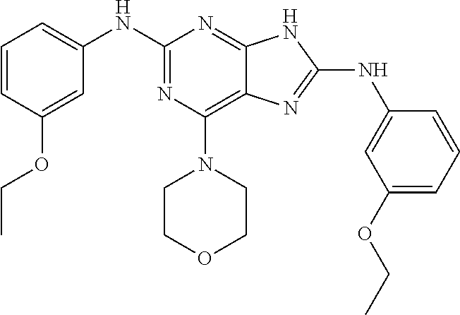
C1=CC(OCC)=CC(NC2=NC(N3CCOCC3)=C3C(=N2)NC(NC2=CC(OCC)=CC=C2)=N3)=C1
